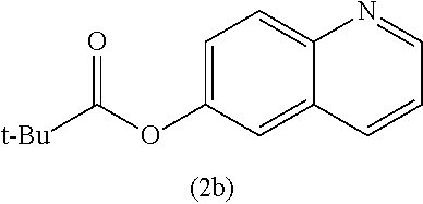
C1=C(OC([t-Bu])=O)C=C2C(=C1)N=CC=C2
